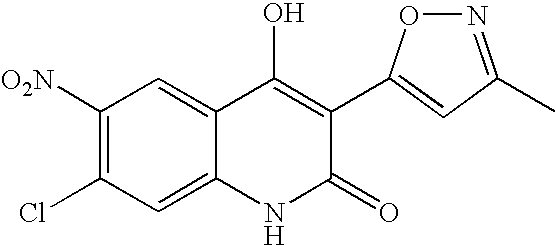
C1([O2N])=C(Cl)C=C2C(=C1)C(O)=C(C1=CC(C)=NO1)C(=O)N2
